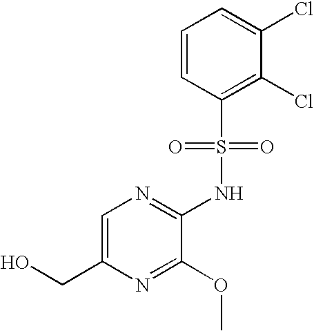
C1=C(CO)N=C(OC)C(NS(C2=C(Cl)C(Cl)=CC=C2)(=O)=O)=N1
